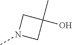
N1(C)CC(O)(C)C1
